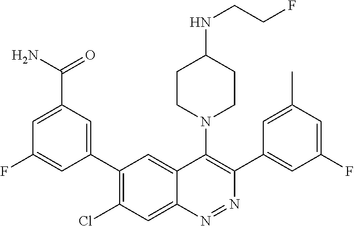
C1(C2=CC(C(N)=O)=CC(F)=C2)=C(Cl)C=C2C(=C1)C(N1CCC(NCCF)CC1)=C(C1=CC(F)=CC(C)=C1)N=N2
